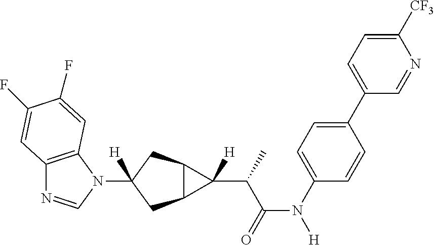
C12=C(N(C3([H])CC4C(C3)C4(C(C(N([H])C3=CC=C(C4=CC=C([CF3])N=C4)C=C3)=O)C)[H])C=N1)C=C(F)C(F)=C2
